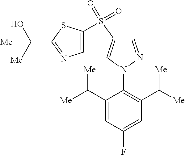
N1(C2=C(C([Me])[Me])C=C(F)C=C2C([Me])[Me])N=CC(S(C2=CN=C(C(O)([Me])[Me])S2)(=O)=O)=C1
